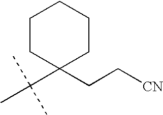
C1(C(C)(C)C)(CC[CN])CCCCC1
